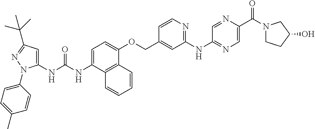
C1=C(NC(NC2=CC(C(C)(C)C)=NN2C2=CC=C(C)C=C2)=O)C2=C(C(OCC3=CC(NC4=NC=C(C(N5CCC(O)C5)=O)N=C4)=NC=C3)=C1)C=CC=C2
